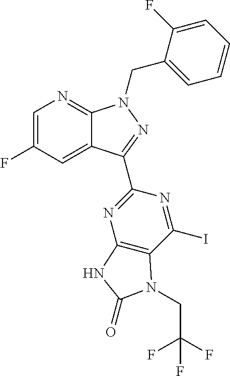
C1=C(F)C=C2C(=N1)N(CC1=CC=CC=C1F)N=C2C1=NC2=C(C(I)=N1)N(CC(F)(F)F)C(=O)N2
